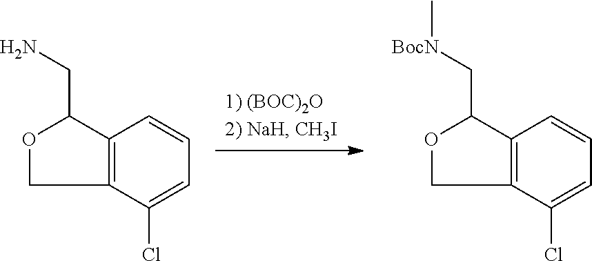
C12=C(C(Cl)=CC=C1)COC2CN.C12=C(C(Cl)=CC=C1)COC2C[BocN]C
